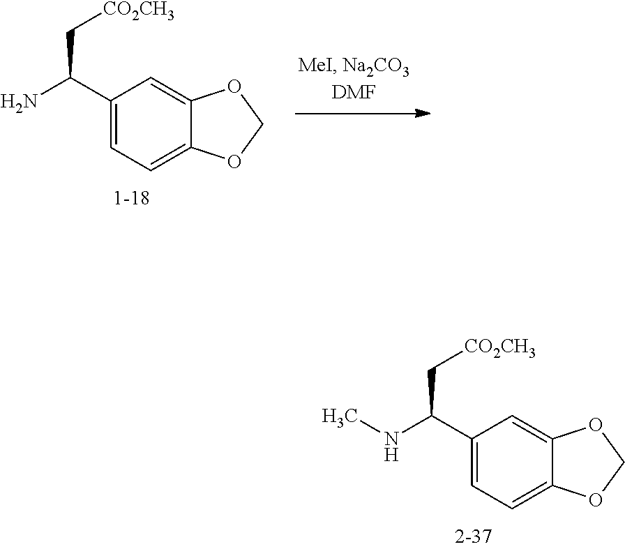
C1(C(C[CO2CH3])NC)=CC=C2C(=C1)OCO2.C1(C(C[CO2CH3])N)=CC=C2C(=C1)OCO2
